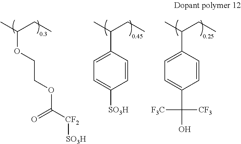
CC(CC)C1=CC=C(C(O)([F3C])[CF3])C=C1.CC(CC)C1=CC=C([SO3H])C=C1.CC(CC)OCCOC(=O)[CF2][SO3H]
